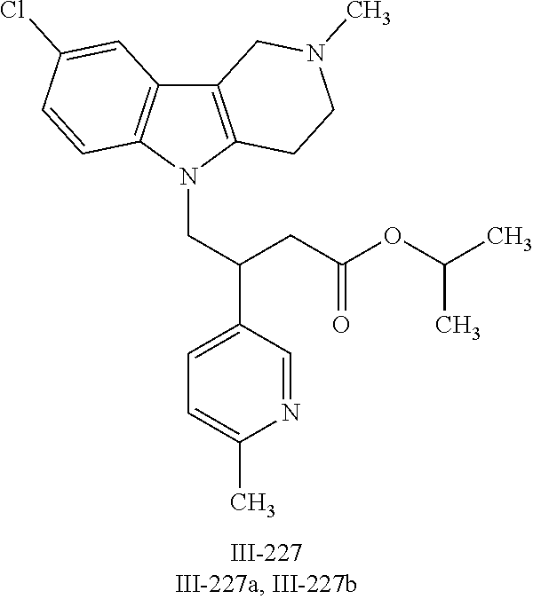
N1(CC(C2=CC=C(C)N=C2)CC(OC(C)C)=O)C2=C(C3=C1C=CC(Cl)=C3)CN(C)CC2
